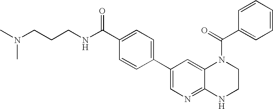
C12=CC(C3=CC=C(C(NCCCN(C)C)=O)C=C3)=CN=C1NCCN2C(C1=CC=CC=C1)=O
